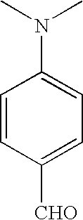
C1=CC([CHO])=CC=C1N(C)C
